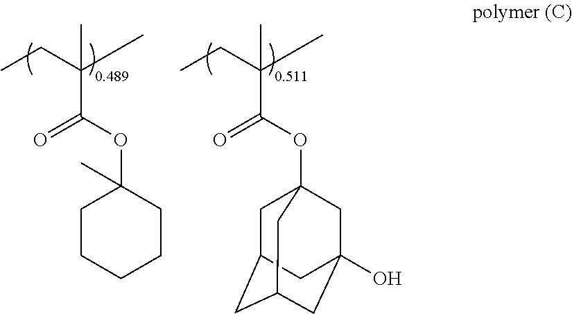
CCC(C)(C)C(OC1(C)CCCCC1)=O.CCC(C)(C)C(OC12CC3CC(CC(O)(C1)C3)C2)=O
